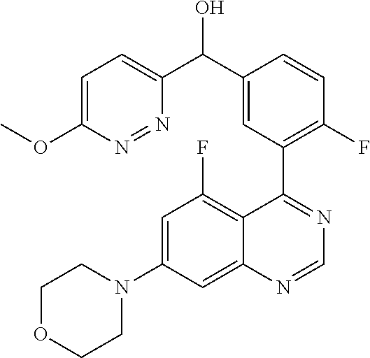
C1=C(N2CCOCC2)C=C2C(=C1F)C(C1=C(F)C=CC(C(C3=CC=C(OC)N=N3)O)=C1)=NC=N2
